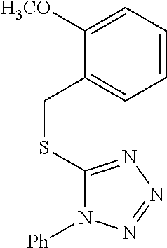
C1([H3CO])=CC=CC=C1CSC1=NN=NN1[Ph]
